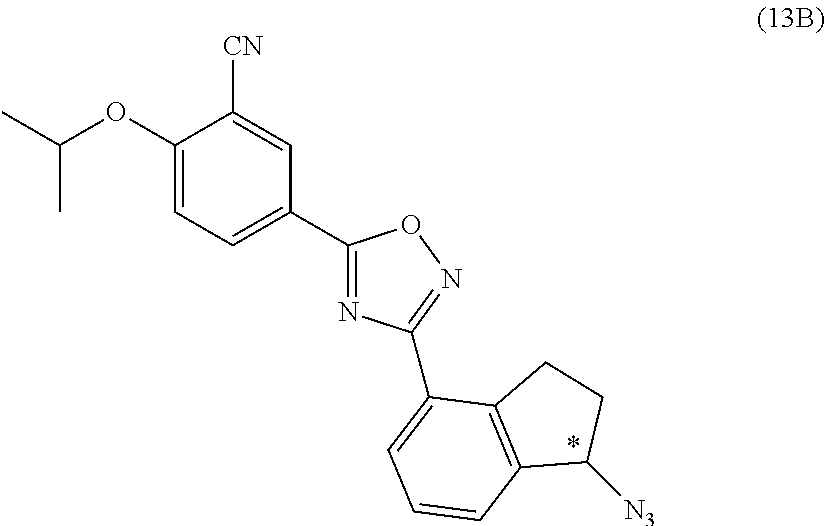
CC(OC1=CC=C(C2=NC(C3=CC=CC4=C3CCC4[N3])=NO2)C=C1[CN])C
